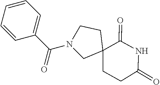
N1(C(C2=CC=CC=C2)=O)CC2(CCC(=O)NC2=O)CC1
